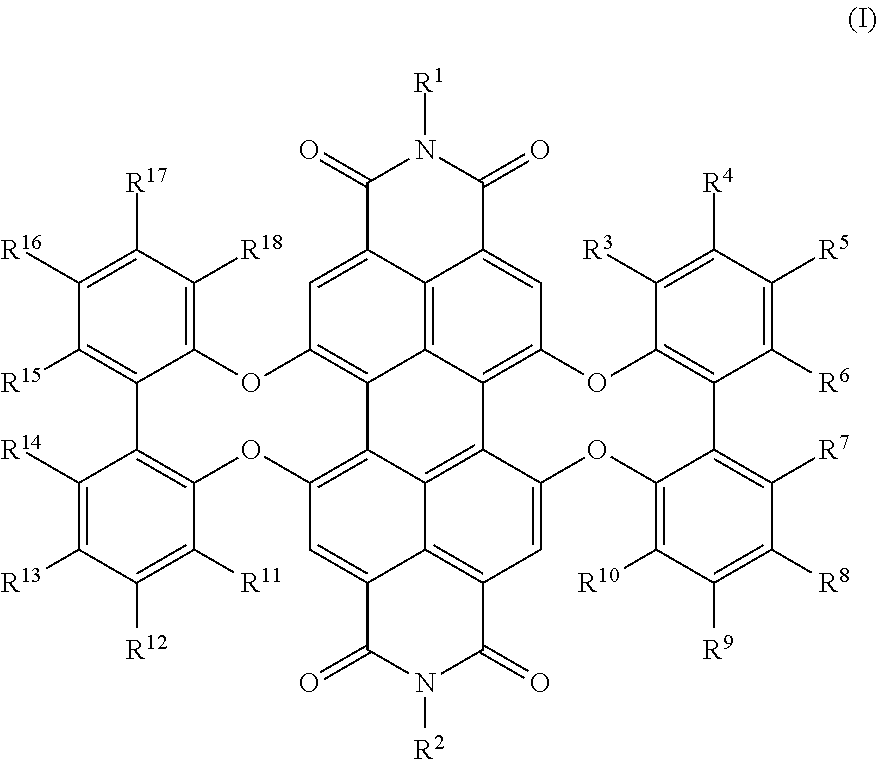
C12=C3C4=C5C=C1C(=O)N([R1])C(=O)C2=CC1=C3C2=C(C=C3C6=C(C=C(C4=C26)OC2=C([R10])C([R9])=C([R8])C([R7])=C2C2=C(C([R3])=C([R4])C([R5])=C2[R6])O5)C(=O)N([R2])C3=O)OC2=C(C3=C([R15])C([R16])=C([R17])C([R18])=C3O1)C([R14])=C([R13])C([R12])=C2[R11]
